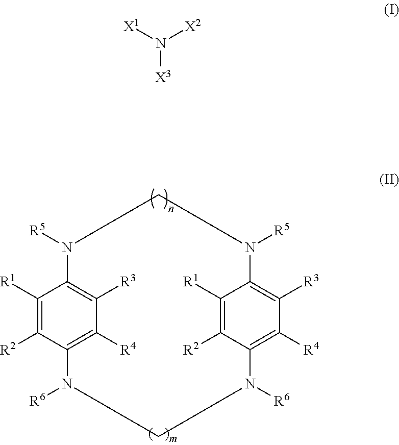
C1([R1])=C([R2])C2=C([R4])C([R3])=C1N([R5])CN([R5])C1=C([R3])C([R4])=C(N([R6])CN2[R6])C([R2])=C1[R1].[X1]N([X2])[X3]
